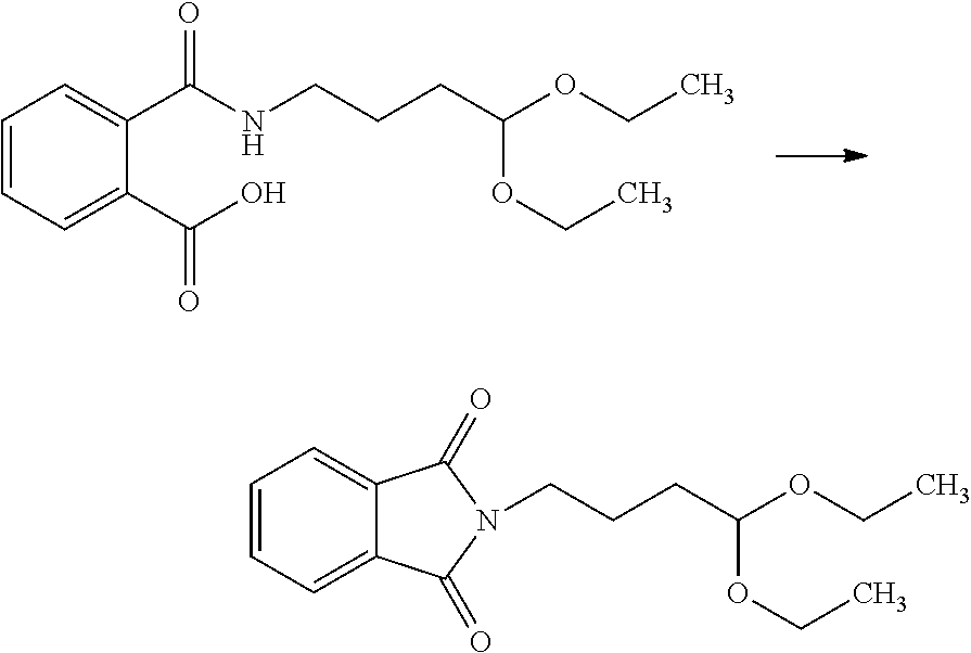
N(CCCC(OCC)OCC)C(C1=CC=CC=C1C(O)=O)=O.C(CCC(OCC)OCC)N1C(=O)C2=CC=CC=C2C1=O
